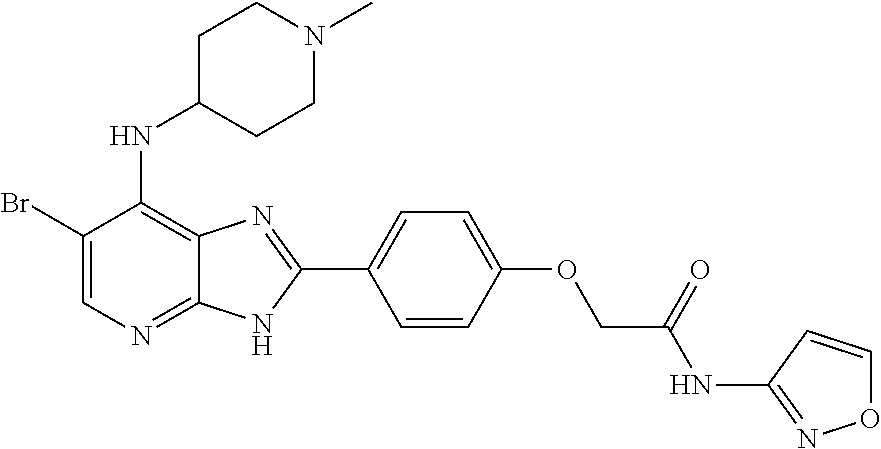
C1(Br)=CN=C2C(=C1NC1CCN(C)CC1)N=C(C1=CC=C(OCC(NC3=NOC=C3)=O)C=C1)N2
